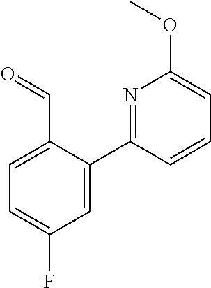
C1=C(C2=NC(OC)=CC=C2)C(C=O)=CC=C1F
